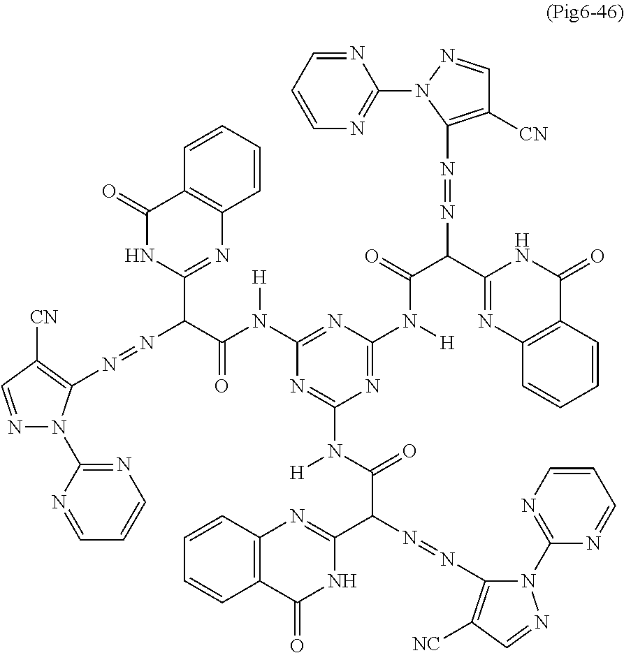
C1=CC2=C(C=C1)N=C(C(C(N([H])C1=NC(N([H])C(=O)C(N=NC3=C([CN])C=NN3C3=NC=CC=N3)C3=NC4=C(C=CC=C4)C(=O)N3)=NC(N(C(=O)C(N=NC3=C([NC])C=NN3C3=NC=CC=N3)C3=NC4=C(C=CC=C4)C(=O)N3)[H])=N1)=O)N=NC1=C([CN])C=NN1C1=NC=CC=N1)NC2=O
